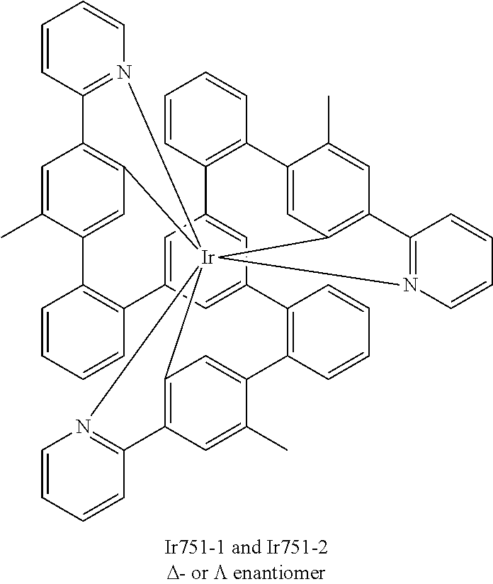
C1=C(C)C2=CC3=C1C1=N([Ir]3456C3=C(C=C(C)C(=C3)C3=C(C7=CC(=CC(=C7)C7=C2C=CC=C7)C2=C(C=CC=C2)C2=CC4=C(C=C2C)C2=N5C=CC=C2)C=CC=C3)C2=N6C=CC=C2)C=CC=C1
